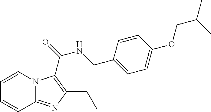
C1=CN2C(=NC(CC)=C2C(=O)NCC2=CC=C(OCC(C)C)C=C2)C=C1
